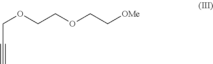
C#CCOCCOCC[OMe]
